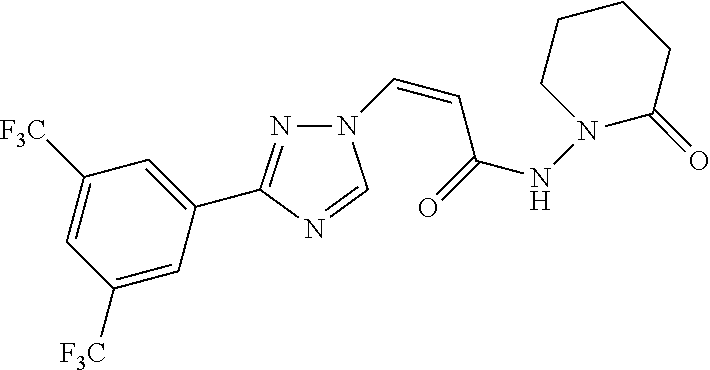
N1=C(C2=CC([F3C])=CC([F3C])=C2)N=CN1C=CC(NN1C(=O)CCCC1)=O
